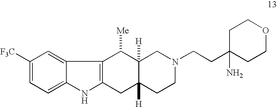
C1([F3C])=CC=C2C(=C1)C1=C(N2)CC2([H])C([H])(C1[Me])CN(CCC1(N)CCOCC1)CC2
